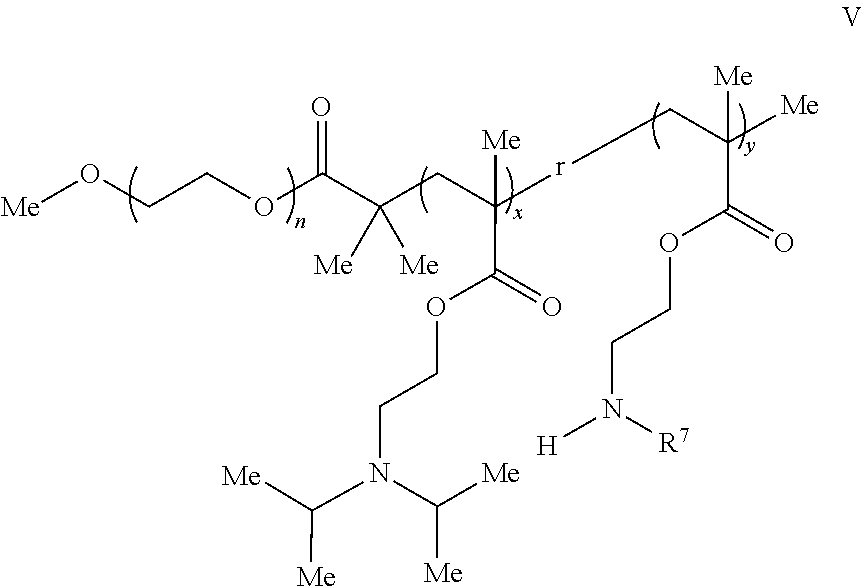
C(CC([r]CC([Me])([Me])C(=O)OCCN([R7])[H])([Me])C(=O)OCCN(C([Me])[Me])C([Me])[Me])([Me])([Me])C(OCCO[Me])=O
